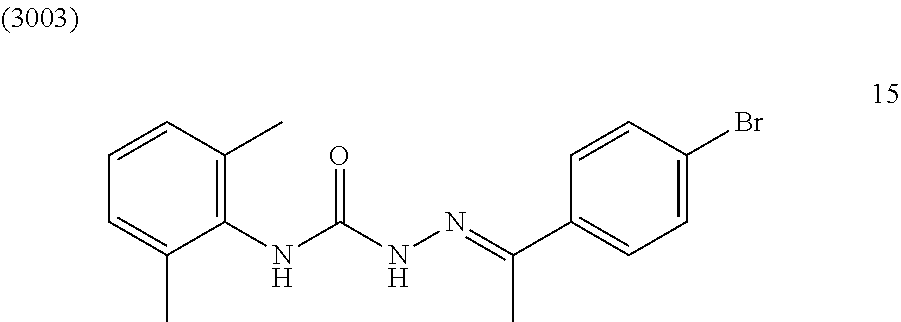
C1=C(C)C(NC(NN=C(C2=CC=C(Br)C=C2)C)=O)=C(C)C=C1
